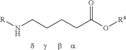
[R]NCCCCC(O[R4])=O
